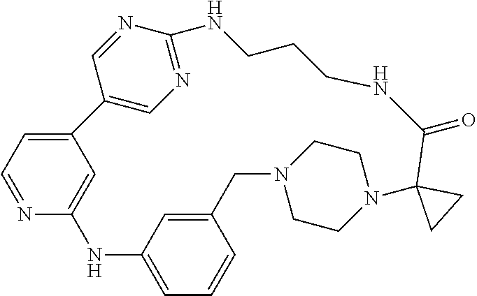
C1=C2N=CC=C1C1=CN=C(N=C1)NCCCNC(=O)C1(N3CCN(CC4=CC(=CC=C4)N2)CC3)CC1
